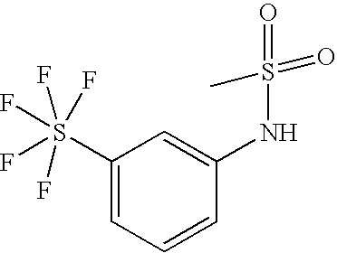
C1=C(S(F)(F)(F)(F)F)C=C(NS(=O)(=O)C)C=C1
